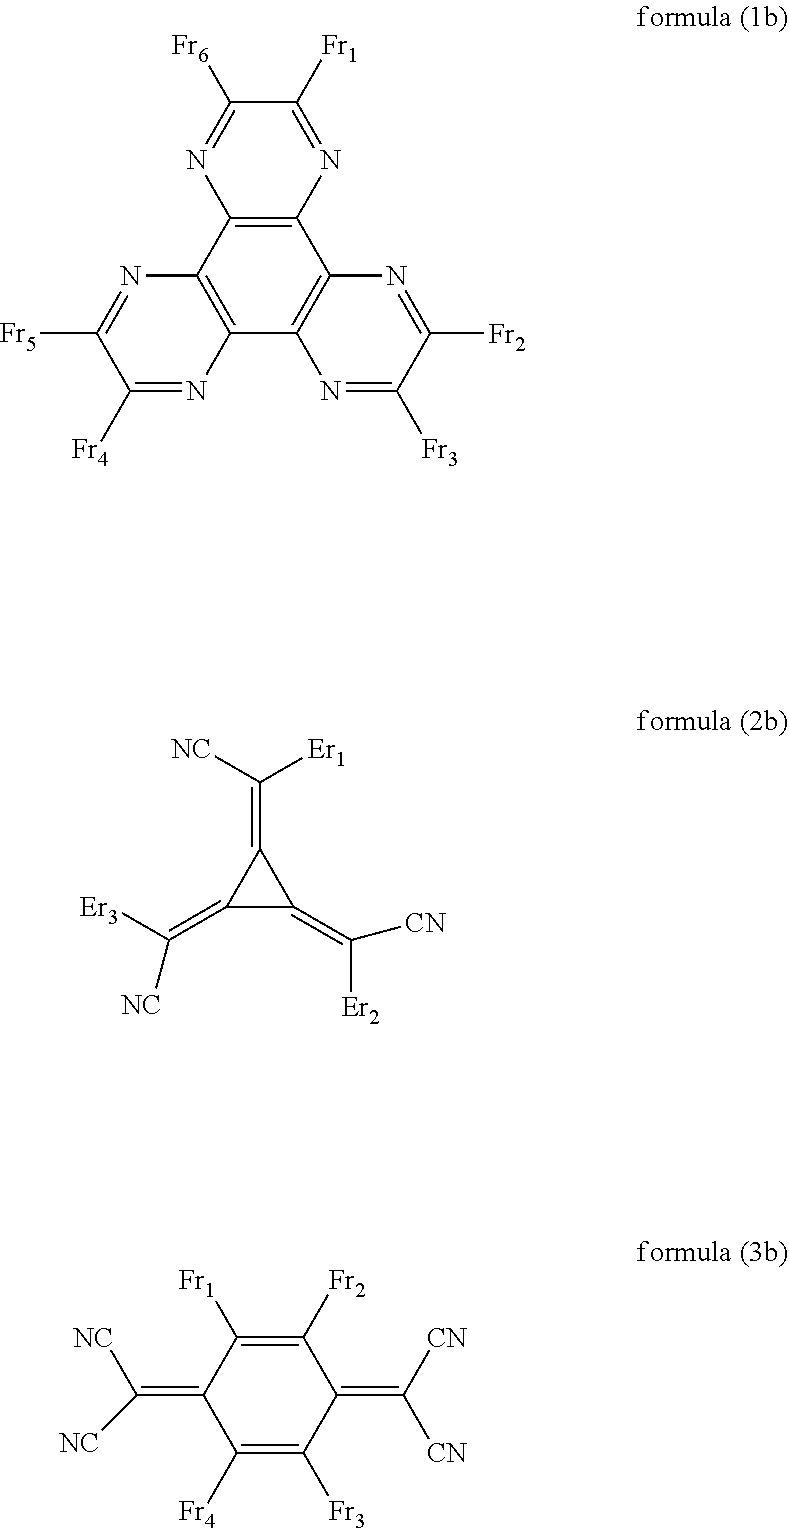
C12=C(C3=C(C4=C1N=C([Fr2])C([Fr3])=N4)N=C([Fr4])C([Fr5])=N3)N=C([Fr6])C([Fr1])=N2.C1(=C([NC])[Er3])C(=C([Er2])[CN])C1=C([NC])[Er1].C1([Fr4])=C([Fr3])C(=C([CN])[CN])C([Fr2])=C([Fr1])C1=C([NC])[NC]
